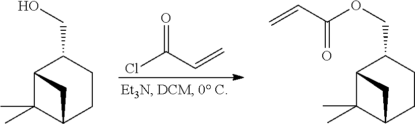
C12C(C)(C)C(CCC1CO)C2.ClC(C=C)=O.C12C(C)(C)C(CCC1COC(C=C)=O)C2
